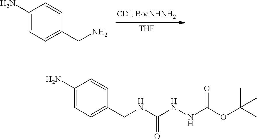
[THF].NC1=CC=C(CN)C=C1.NC1=CC=C(CNC(=O)NNC(=O)OC(C)(C)C)C=C1
